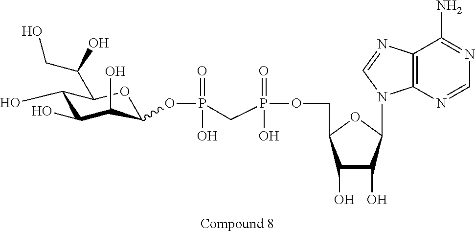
C1(O)C(O)C(O)C(OP(=O)(O)CP(=O)(O)OCC2C(O)C(O)C(N3C4=C(N=C3)C(N)=NC=N4)O2)OC1C(CO)O
